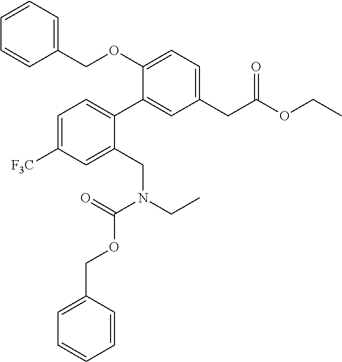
C1=C([F3C])C=C(CN(C(OCC2=CC=CC=C2)=O)CC)C(C2=CC(CC(OCC)=O)=CC=C2OCC2=CC=CC=C2)=C1
